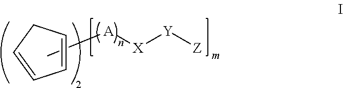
C[A][X][Y][Z].C1=CCC=C1
